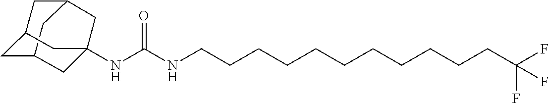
C12CC3CC(C1)CC(NC(NCCCCCCCCCCCC(F)(F)F)=O)(C3)C2
